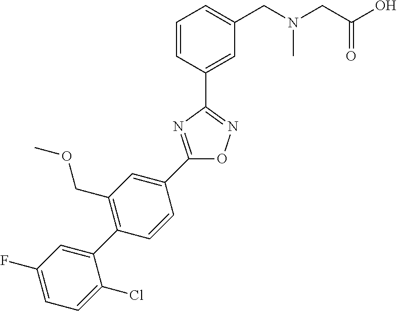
C1(C2=CC(COC)=C(C3=CC(F)=CC=C3Cl)C=C2)=NC(C2=CC(CN(CC(O)=O)C)=CC=C2)=NO1
